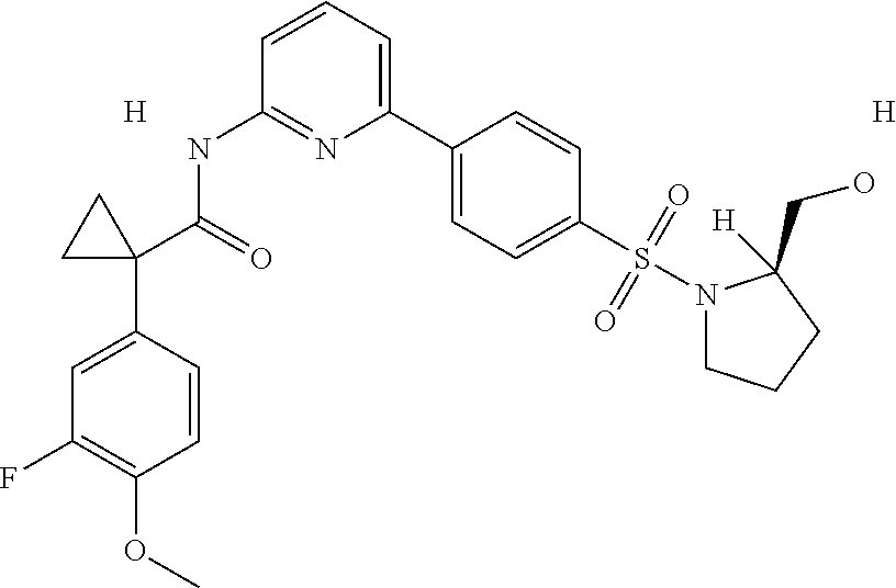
C1=C(C2(C(=O)NC3=NC(C4=CC=C(S(N5CCCC5([H])CO)(=O)=O)C=C4)=CC=C3)CC2)C=CC(OC)=C1F.[H].[H]
